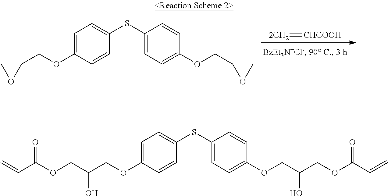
C1=C(OCC2CO2)C=CC(SC2=CC=C(OCC3CO3)C=C2)=C1.[2CH2]=[CHCOOH].C1=C(OCC(COC(C=C)=O)O)C=CC(SC2=CC=C(OCC(COC(C=C)=O)O)C=C2)=C1
